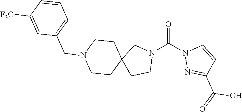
O=C(N1CC2(CC1)CCN(CC1=CC=CC([F3C])=C1)CC2)N1N=C(C(O)=O)C=C1
